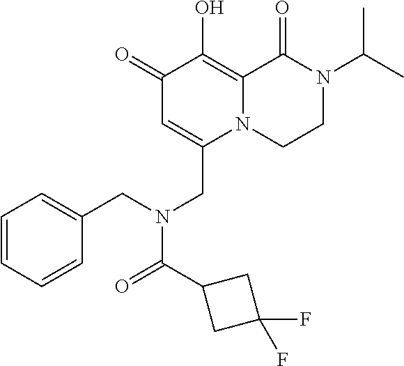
C1(=O)C=C(CN(C(=O)C2CC(F)(F)C2)CC2=CC=CC=C2)N2C(=C1O)C(=O)N(C(C)C)CC2
